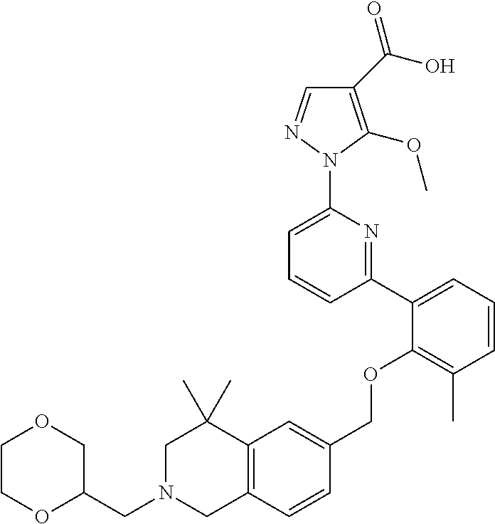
C1(C(O)=O)=C(OC)N(C2=CC=CC(C3=CC=CC(C)=C3OCC3=CC4=C(C=C3)CN(CC3COCCO3)CC4(C)C)=N2)N=C1
